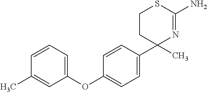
C1=CC(C2(C)N=C(N)SCC2)=CC=C1OC1=CC=CC(C)=C1
